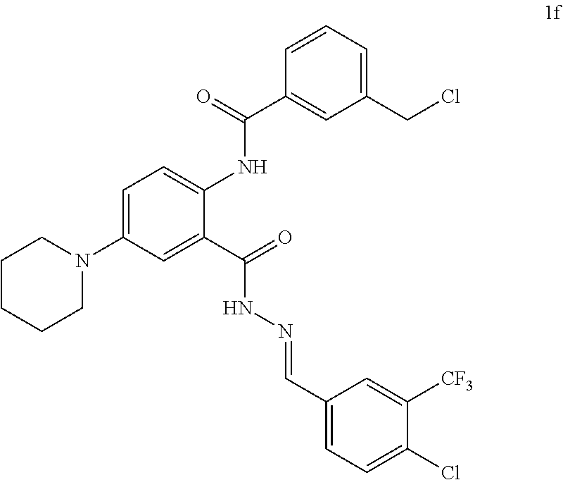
C1=C(N2CCCCC2)C=C(C(=O)NN=CC2=CC=C(Cl)C([CF3])=C2)C(NC(C2=CC(CCl)=CC=C2)=O)=C1
